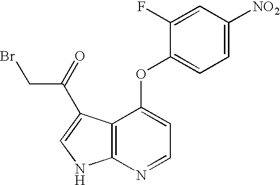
[NO2]C1=CC=C(OC2=CC=NC3=C2C(C(CBr)=O)=CN3)C(F)=C1
